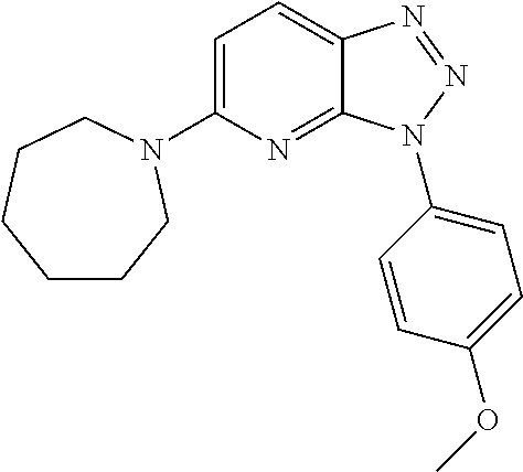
C1=C(N2CCCCCC2)N=C2C(=C1)N=NN2C1=CC=C(OC)C=C1
